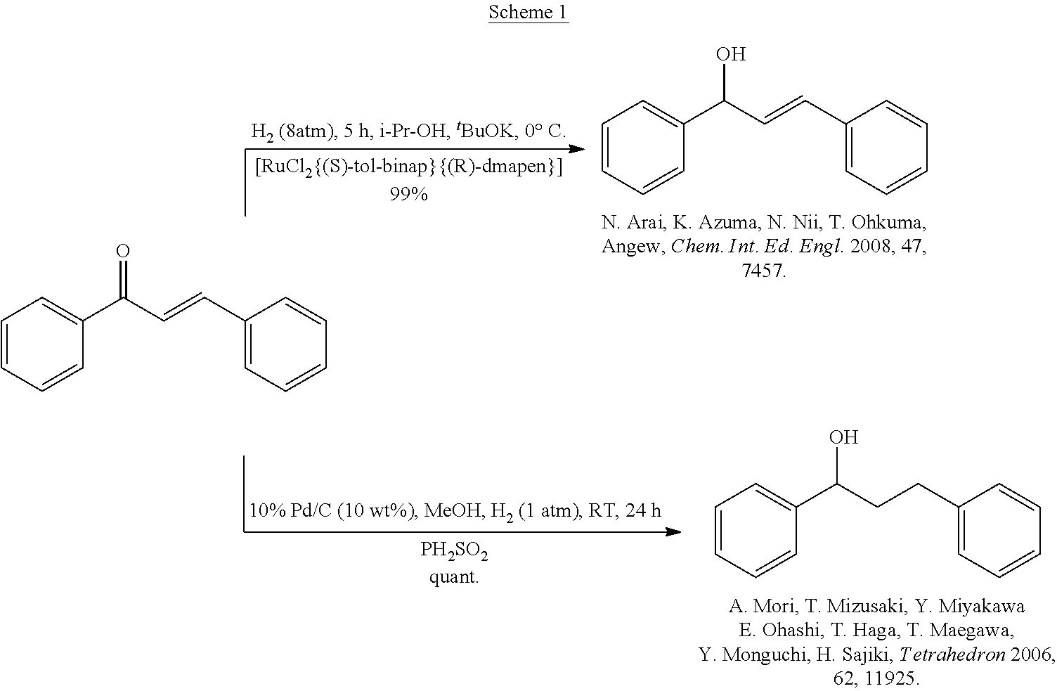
C1=CC=CC(C(=O)C=CC2=CC=CC=C2)=C1.C1=CC=CC(C(O)C=CC2=CC=CC=C2)=C1.C1=CC=CC(C(O)CCC2=CC=CC=C2)=C1
